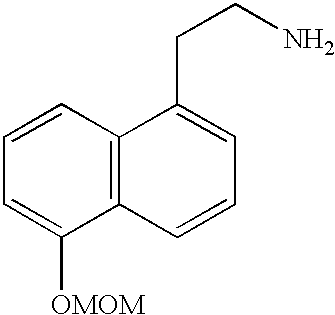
C1=CC=C([OMOM])C2=C1C(CCN)=CC=C2
